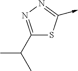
C1(C(C)C)=NN=C(->C)S1
